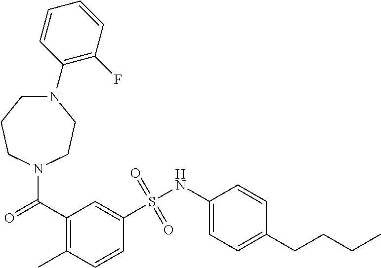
N1(C(=O)C2=C(C)C=CC(S(NC3=CC=C(CCCC)C=C3)(=O)=O)=C2)CCN(C2=C(F)C=CC=C2)CCC1
